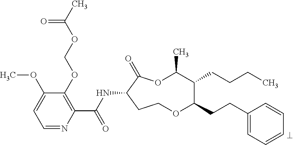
C1=NC(C(NC2C(=O)OC(C)C(CCCC)C(CCC3=CC=CC=C3)OCC2)=O)=C(OCOC(C)=O)C(OC)=C1
